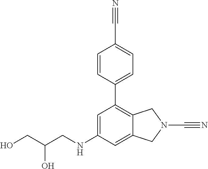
C1=C(NCC(O)CO)C=C2C(=C1C1=CC=C(C#N)C=C1)CN(C#N)C2
